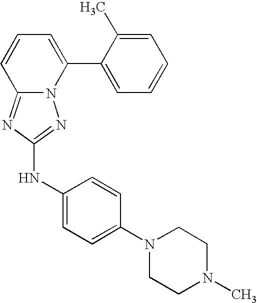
N12C(=NC(NC3=CC=C(N4CCN(C)CC4)C=C3)=N1)C=CC=C2C1=CC=CC=C1C
